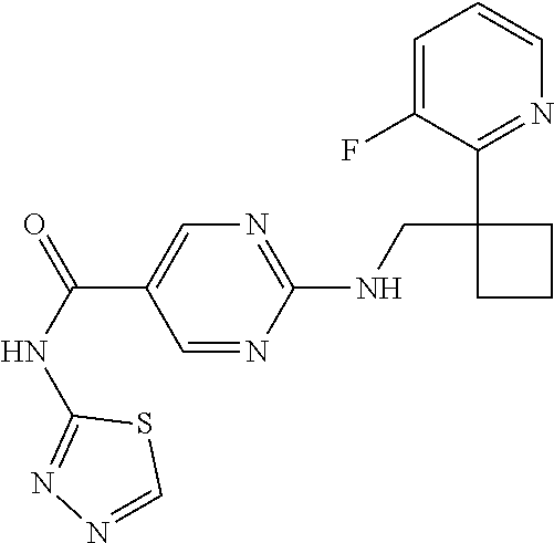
C(C1=CN=C(NCC2(C3=NC=CC=C3F)CCC2)N=C1)(NC1=NN=CS1)=O
